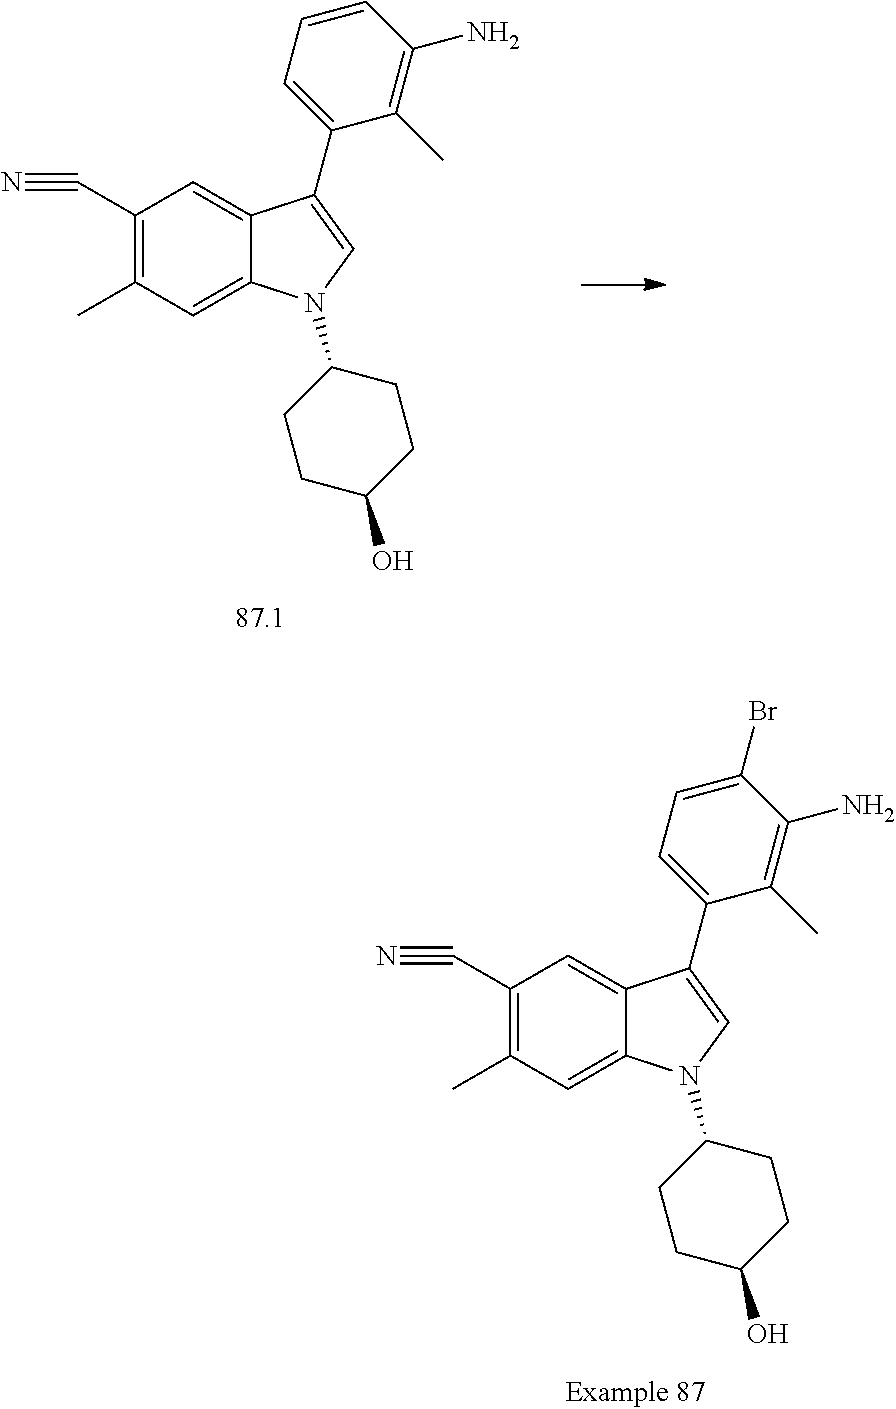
C1(C#N)=C(C)C=C2C(=C1)C(C1=CC=CC(N)=C1C)=CN2C1CCC(O)CC1.C1(C#N)=C(C)C=C2C(=C1)C(C1=CC=C(Br)C(N)=C1C)=CN2C1CCC(O)CC1
